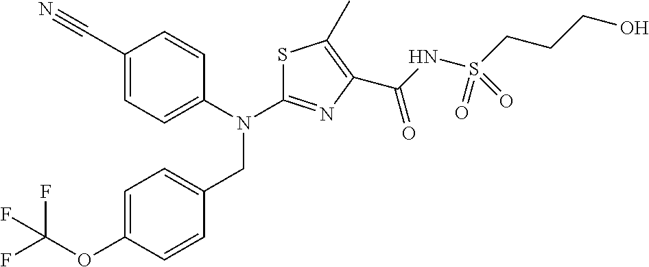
C1(C#N)=CC=C(N(C2=NC(C(NS(CCCO)(=O)=O)=O)=C(C)S2)CC2=CC=C(OC(F)(F)F)C=C2)C=C1
